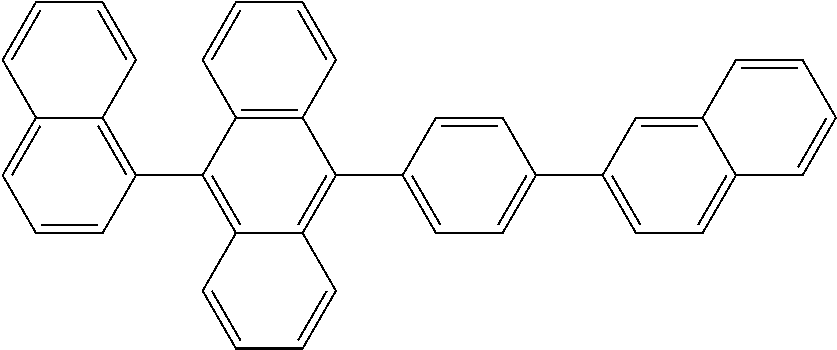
C1(C2=C3C(=C(C4=CC=C(C5=CC=C6C(=C5)C=CC=C6)C=C4)C4=C2C=CC=C4)C=CC=C3)=C2C(=CC=C1)C=CC=C2
